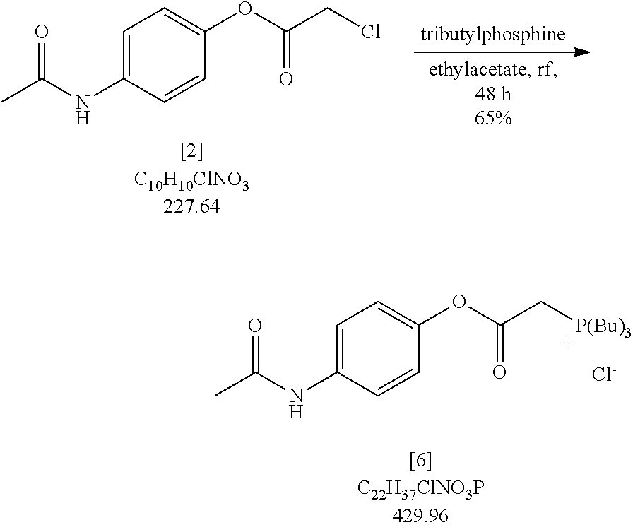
C1=C(NC(C)=O)C=CC(OC(CCl)=O)=C1.C1=C(NC(C)=O)C=CC(OC(C[P(Bu)3])=O)=C1.[Cl-]
